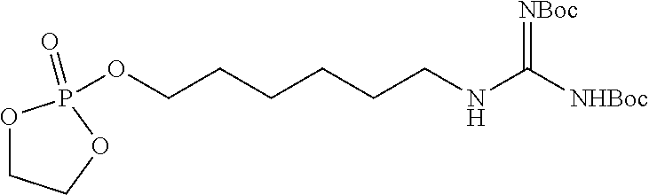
O1CCOP1(OCCCCCCNC([NHBoc])=[NBoc])=O
